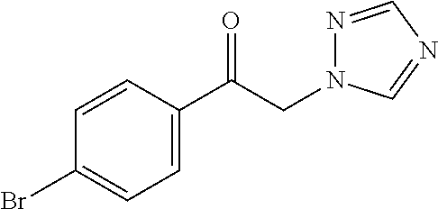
C1=CC(C(CN2N=CN=C2)=O)=CC=C1Br
